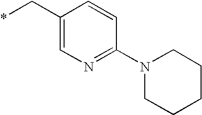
C1(C*)=CN=C(N2CCCCC2)C=C1
